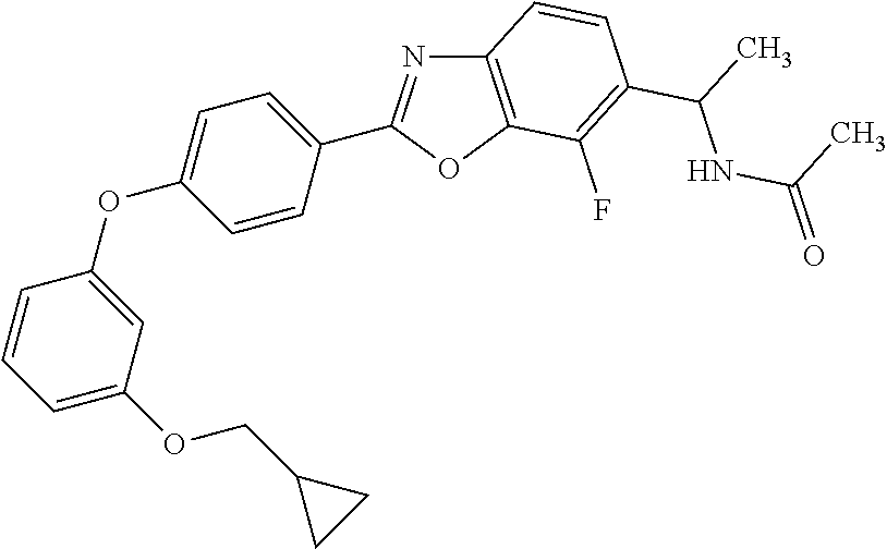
C12=C(OC(C3=CC=C(OC4=CC(OCC5CC5)=CC=C4)C=C3)=N1)C(F)=C(C(C)NC(=O)C)C=C2
